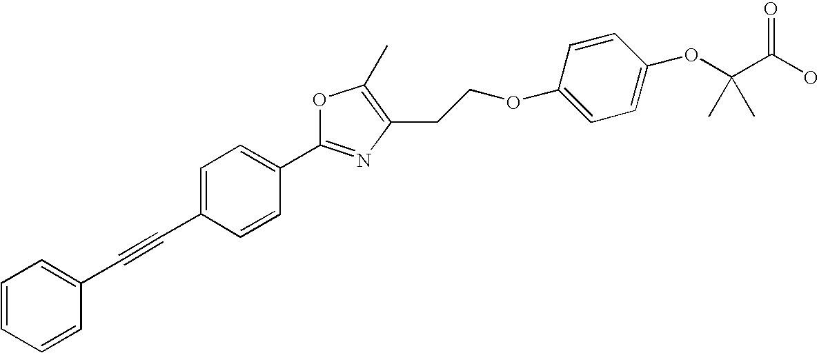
C1=CC(C#CC2=CC=CC=C2)=CC=C1C1=NC(CCOC2=CC=C(OC(C(O)=O)(C)C)C=C2)=C(C)O1
